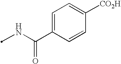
CNC(C1=CC=C([CO2H])C=C1)=O
